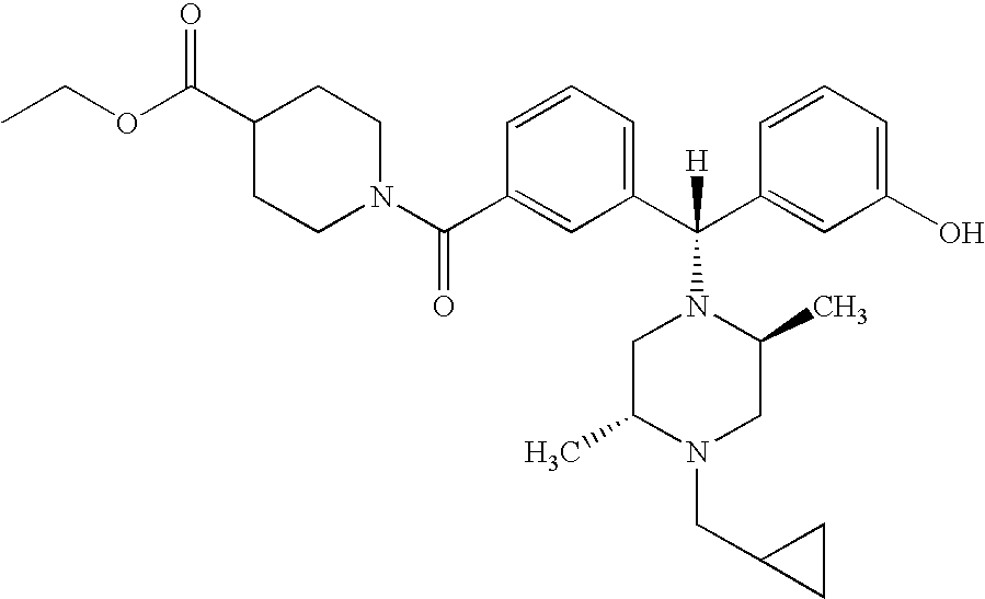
CCOC(C1CCN(C(C2=CC(C(C3=CC(O)=CC=C3)([H])N3CC(C)N(CC4CC4)CC3C)=CC=C2)=O)CC1)=O
